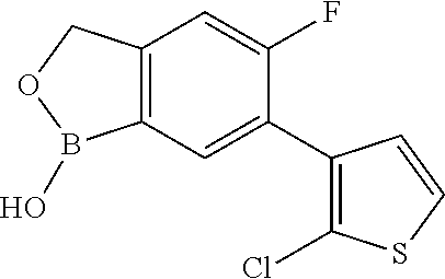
C12=C(COB1O)C=C(F)C(C1=C(Cl)SC=C1)=C2
